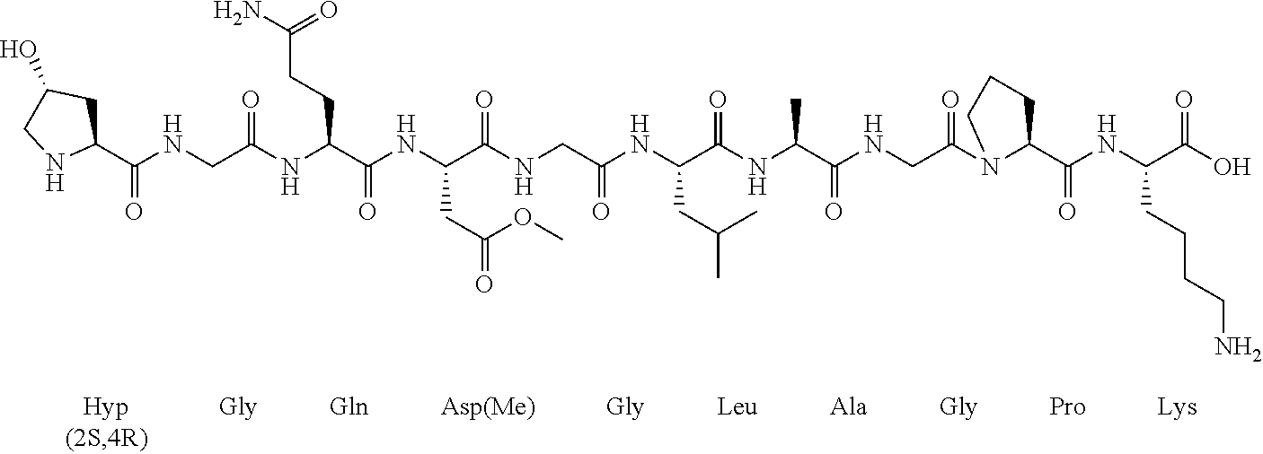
C1(C(NCC(NC(C(NC(C(NCC(NC(C(NC(C(NCC(N2C(C(NC(C(O)=O)CCCCN)=O)CCC2)=O)=O)C)=O)CC(C)C)=O)=O)CC(=O)OC)=O)CCC(N)=O)=O)=O)CC(O)CN1
